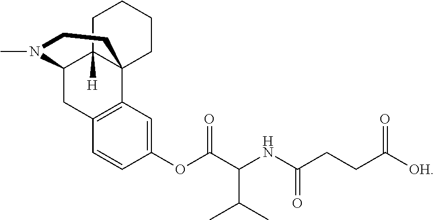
C1=CC(OC(C(NC(CCC([OH])=O)=O)C(C)C)=O)=CC2=C1CC1C3([H])C2(CCCC3)CCN1C
